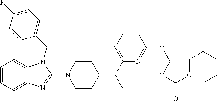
C1=CC=C2C(=C1)N(CC1=CC=C(F)C=C1)C(N1CCC(N(C3=NC=CC(OCOC(OCCCCCC)=O)=N3)C)CC1)=N2
